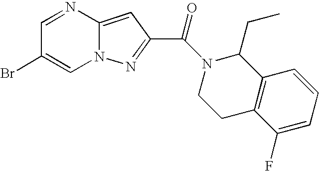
C1=NC2=CC(C(N3C(CC)C4=C(CC3)C(F)=CC=C4)=O)=NN2C=C1Br
